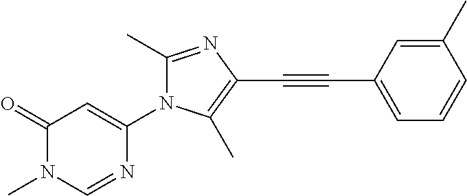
C1(=O)N(C)C=NC(N2C(C)=NC(C#CC3=CC=CC(C)=C3)=C2C)=C1
